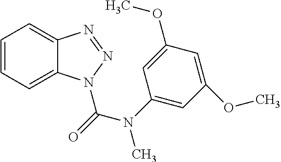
C1=CC=C2C(=C1)N=NN2C(N(C)C1=CC(OC)=CC(OC)=C1)=O
